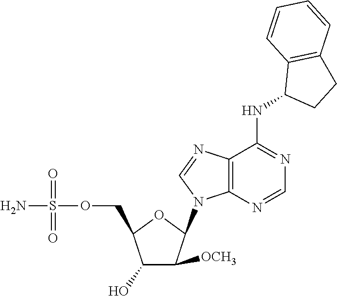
C1(O)C([OCH3])C(N2C3=C(N=C2)C(NC2CCC4=C2C=CC=C4)=NC=N3)OC1COS(N)(=O)=O
